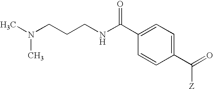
CN(CCCNC(C1=CC=C(C([Z])=O)C=C1)=O)C
